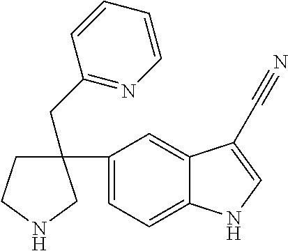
N1C=C(C#N)C2=CC(C3(CC4=NC=CC=C4)CCNC3)=CC=C12
